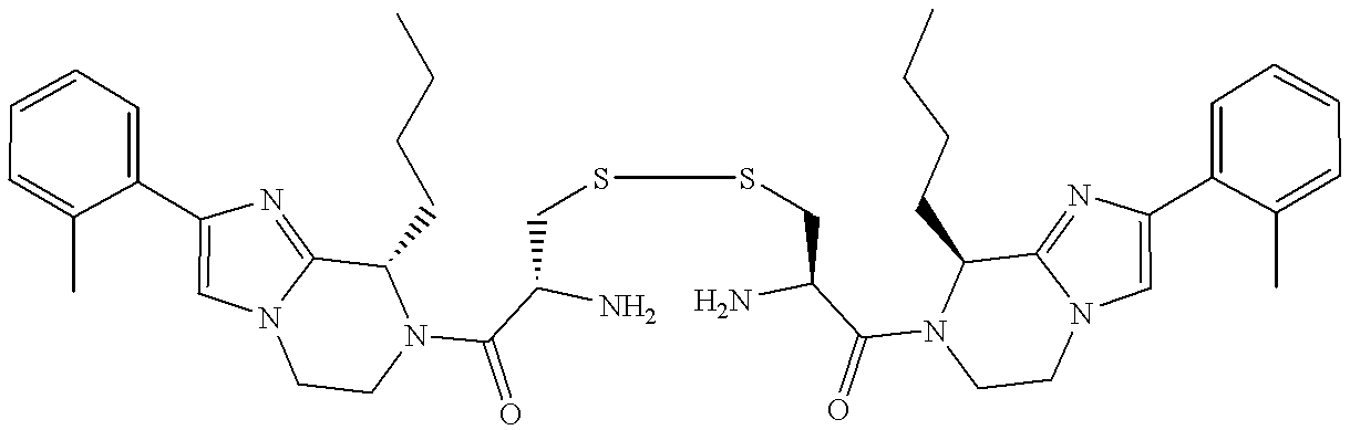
C1=CC=C(C2=CN3C(=N2)C(CCCC)N(C(C(N)CSSCC(N)C(N2CCN4C=C(C5=CC=CC=C5C)N=C4C2CCCC)=O)=O)CC3)C(C)=C1
